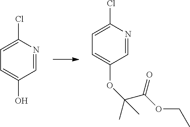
N1=CC(O)=CC=C1Cl.N1=CC(OC(C(OCC)=O)(C)C)=CC=C1Cl
